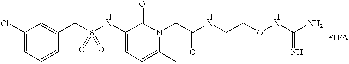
C1=C(Cl)C=C(CS(NC2=CC=C(C)N(CC(NCCONC(N)=N)=O)C2=O)(=O)=O)C=C1
